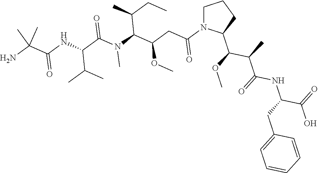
C1N(C(CC(C(N(C(C(NC(C(N)(C)C)=O)C(C)C)=O)C)C(CC)C)OC)=O)C(C(OC)C(C)C(=O)NC(C(=O)O)CC2=CC=CC=C2)CC1
